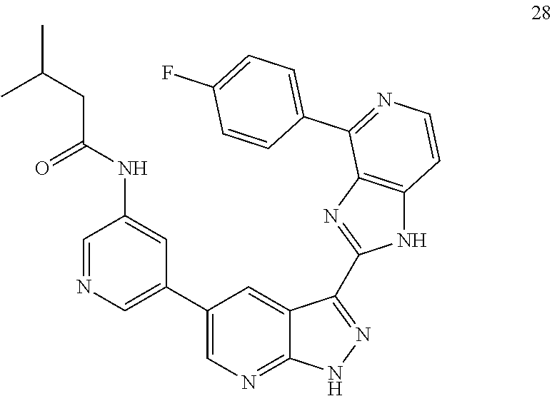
N(C1=CC(C2=CN=C3C(=C2)C(C2=NC4=C(N2)C=CN=C4C2=CC=C(F)C=C2)=NN3)=CN=C1)C(=O)CC(C)C
